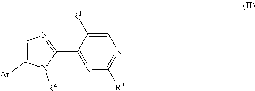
C1(C2=NC=C([Ar])N2[R4])=NC([R3])=NC=C1[R1]
